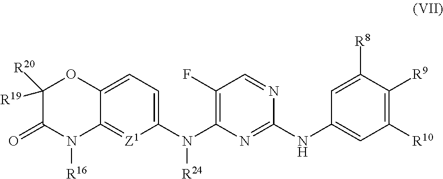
C1=C(N(C2=C(F)C=NC(NC3=CC([R10])=C([R9])C([R8])=C3)=N2)[R24])[Z1]=C2C(=C1)OC([R19])([R20])C(=O)N2[R16]
